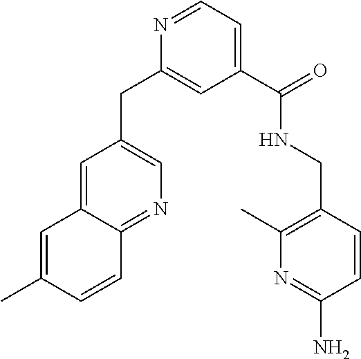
N1=CC=C(C(NCC2=C(C)N=C(N)C=C2)=O)C=C1CC1=CN=C2C(=C1)C=C(C)C=C2
